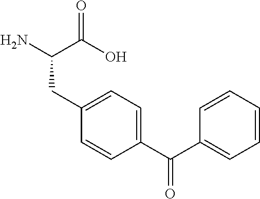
C(CC1=CC=C(C(C2=CC=CC=C2)=O)C=C1)(N)C(O)=O
